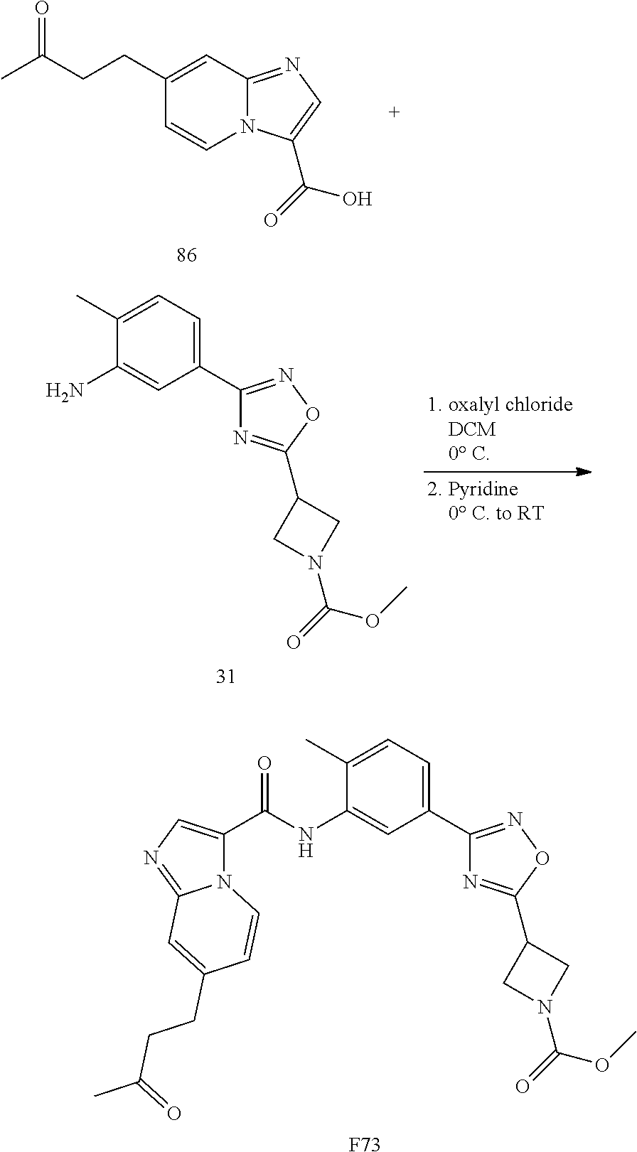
C1(C2=CC=C(C)C(N)=C2)=NOC(C2CN(C(=O)OC)C2)=N1.C1(CCC(C)=O)=CC2=NC=C(C(=O)O)N2C=C1.C1(C2=CC=C(C)C(NC(C3=CN=C4N3C=CC(CCC(C)=O)=C4)=O)=C2)=NOC(C2CN(C(=O)OC)C2)=N1.[F73]
